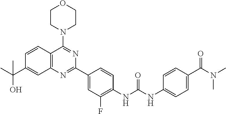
C1=CC2=C(C=C1C(O)(C)C)N=C(C1=CC(F)=C(NC(NC3=CC=C(C(N(C)C)=O)C=C3)=O)C=C1)N=C2N1CCOCC1
